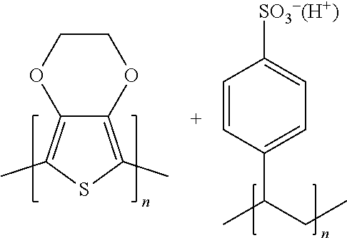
C1=CC(C(CC)C)=CC=C1[SO3-(H+)].C12=C(C)SC(C)=C1OCCO2
